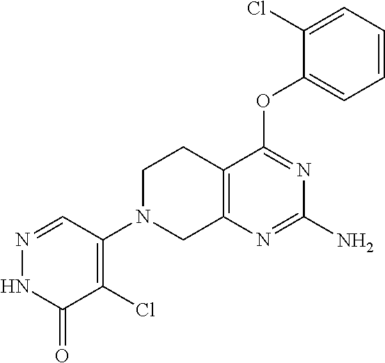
C1(N)=NC2=C(C(OC3=CC=CC=C3Cl)=N1)CCN(C1=C(Cl)C(=O)NN=C1)C2
